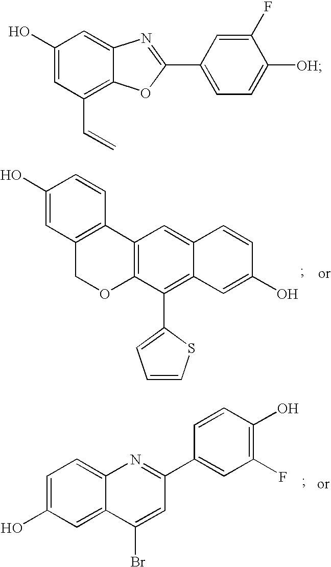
C1(O)=CC2=C(C=C1)C1=C(OC2)C(C2=CC=CS2)=C2C(=C1)C=CC(O)=C2.C1=C(O)C=C2C(=C1)N=C(C1=CC(F)=C(O)C=C1)C=C2Br.C1(O)=CC(C=C)=C2C(=C1)N=C(C1=CC=C([OH])C(F)=C1)O2
